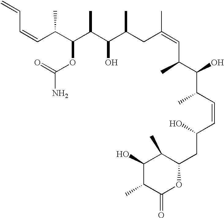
C(C(C(C(C(C(CC(=CC(C)C(O)C(C)C=CC(O)CC1C(C)C(O)C(C)C(=O)O1)C)C)O)C)OC(=O)N)C)=CC=C
